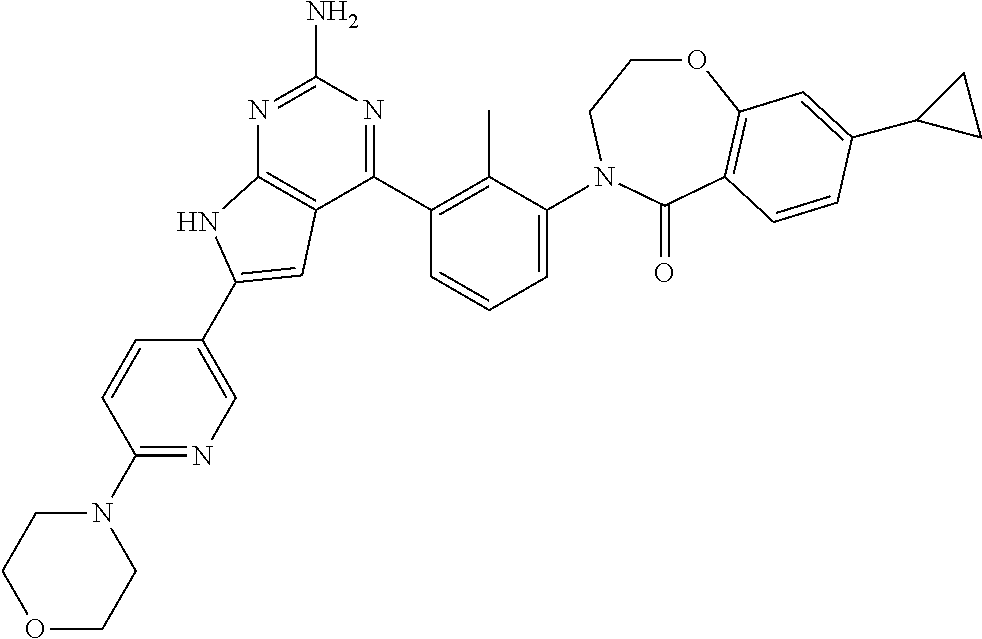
C1(C2=C(C)C(N3CCOC4=C(C3=O)C=CC(C3CC3)=C4)=CC=C2)=NC(N)=NC2=C1C=C(C1=CN=C(N3CCOCC3)C=C1)N2
